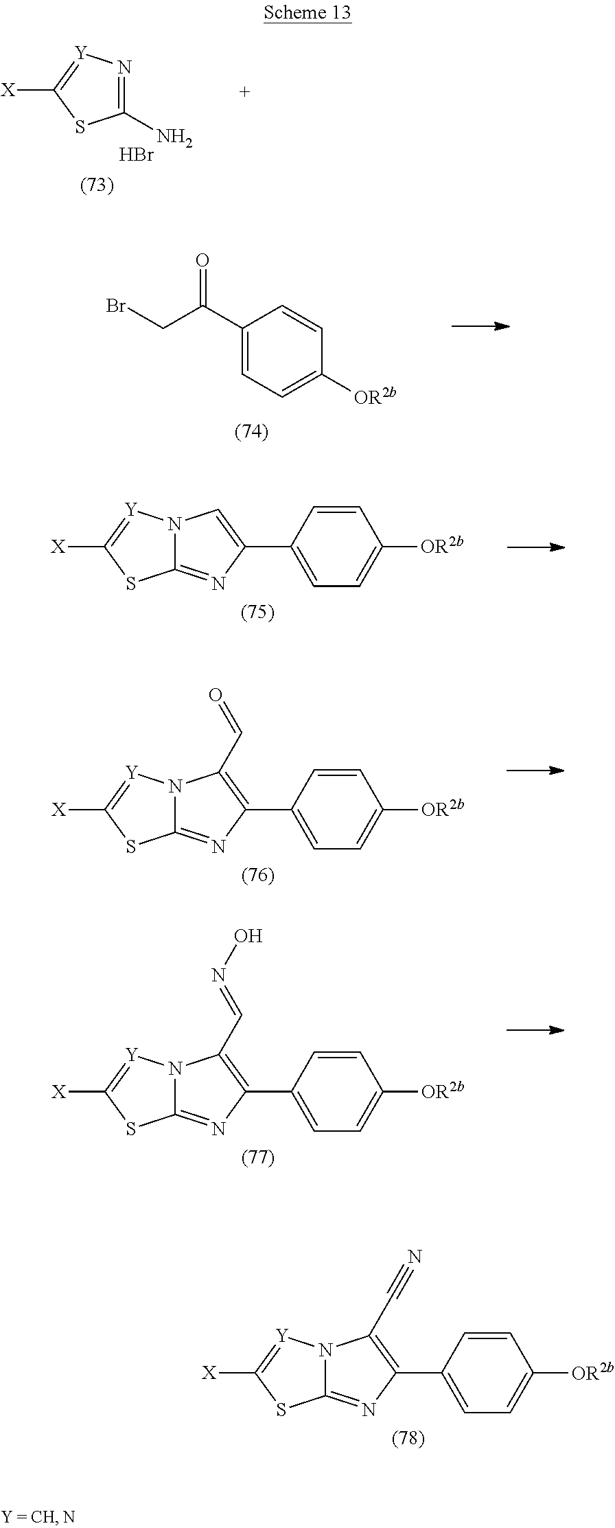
C1(N)=N[Y]=C([X])S1.Br.C1(C(CBr)=O)=CC=C([OR2b])C=C1.C1=CC(C2=CN3C(=N2)SC([X])=[Y]3)=CC=C1[OR2b].C1=CC(C2=C(C=O)N3C(=N2)SC([X])=[Y]3)=CC=C1[OR2b].C1=CC(C2=C(C=NO)N3C(=N2)SC([X])=[Y]3)=CC=C1[OR2b].C1=CC(C2=C(C#N)N3C(=N2)SC([X])=[Y]3)=CC=C1[OR2b]
